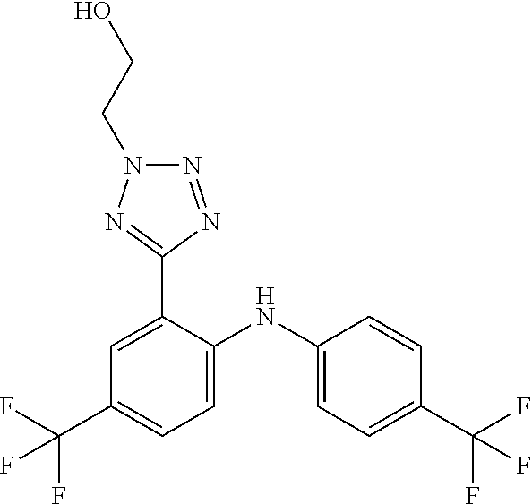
C1=CC(C(F)(F)F)=CC=C1NC1=CC=C(C(F)(F)F)C=C1C1=NN(CCO)N=N1
